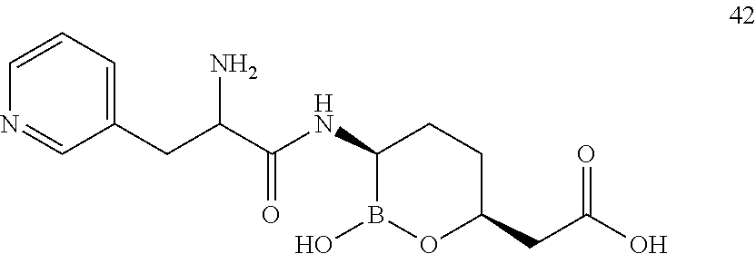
C1(CC(C(NC2B(O)OC(CC(O)=O)CC2)=O)N)=CC=CN=C1
